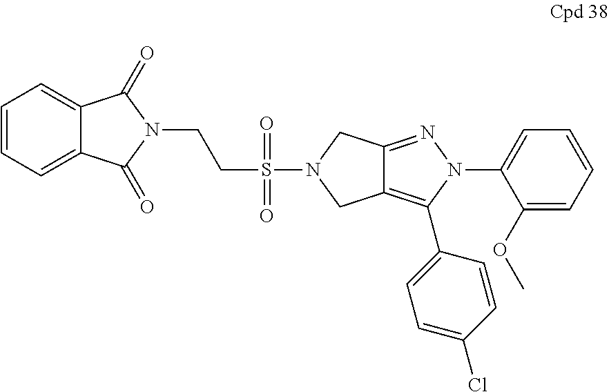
C12=C(C3=CC=C(Cl)C=C3)N(C3=CC=CC=C3OC)N=C1CN(S(=O)(=O)CCN1C(=O)C3=CC=CC=C3C1=O)C2
